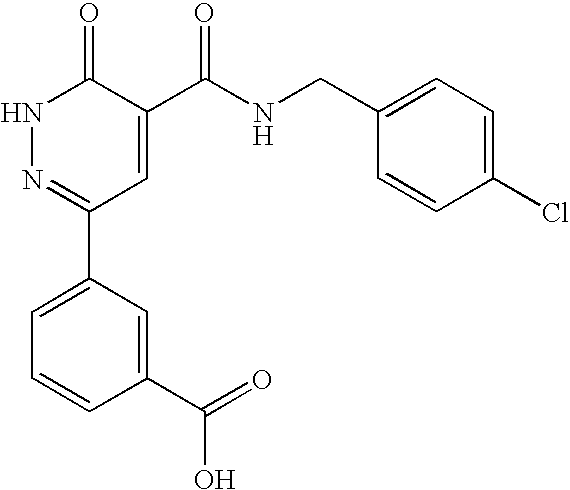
N1N=C(C2=CC=CC(C(=O)O)=C2)C=C(C(NCC2=CC=C(Cl)C=C2)=O)C1=O
